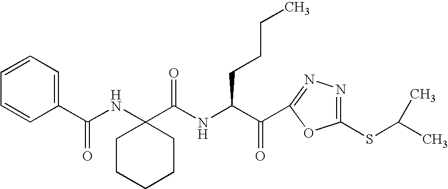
C1=CC=C(C(NC2(C(NC(C(=O)C3=NN=C(SC(C)C)O3)CCCC)=O)CCCCC2)=O)C=C1
